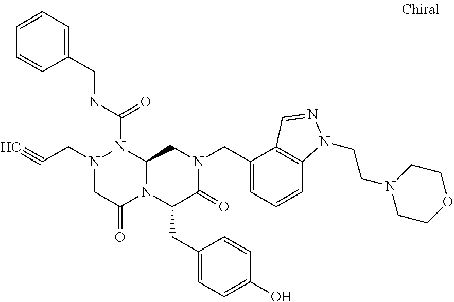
N1(CC#C)CC(=O)N2C(N1C(NCC1=CC=CC=C1)=O)CN(CC1=CC=CC3=C1C=NN3CCN1CCOCC1)C(=O)C2CC1=CC=C(O)C=C1
